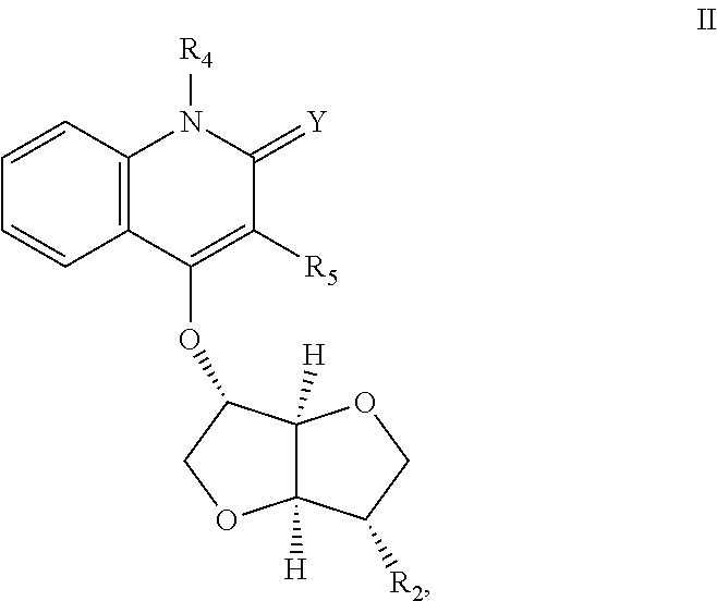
O(C1C2([H])C([H])(OC1)C([R2])CO2)C1=C([R5])C(=[Y])N([R4])C2=C1C=CC=C2
